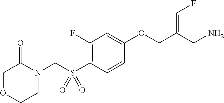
C1(F)=C(S(CN2C(=O)COCC2)(=O)=O)C=CC(OCC(CN)=CF)=C1
